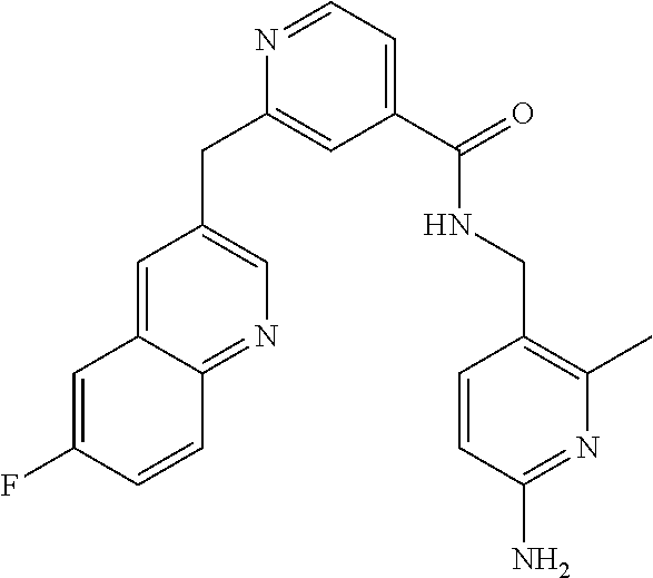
C1=C2C(=NC=C1CC1=CC(C(NCC3=C(C)N=C(N)C=C3)=O)=CC=N1)C=CC(F)=C2
